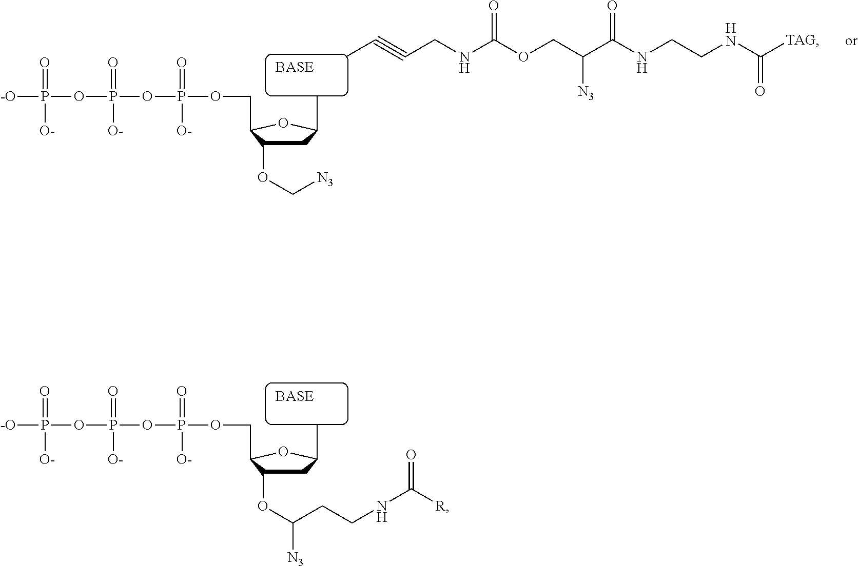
[-O]P(OP(OP(OCC1C(OC[N3])CC(C)O1)(=O)[O-])(=O)[O-])(=O)[O-].CC#CCNC(OCC(C(NCCNC([TAG])=O)=O)[N3])=O.[-O]P(OP(OP(OCC1C(OC(CCNC(=O)[R])[N3])CC(C)O1)(=O)[O-])(=O)[O-])(=O)[O-]
